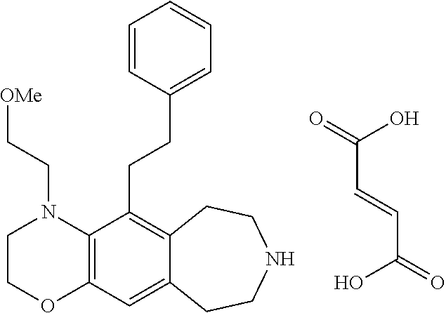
C12=C(C=C3C(=C1CCC1=CC=CC=C1)CCNCC3)OCCN2CC[OMe].C(C=CC(=O)O)(=O)O
